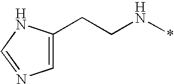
C(CN*)C1=CN=CN1
